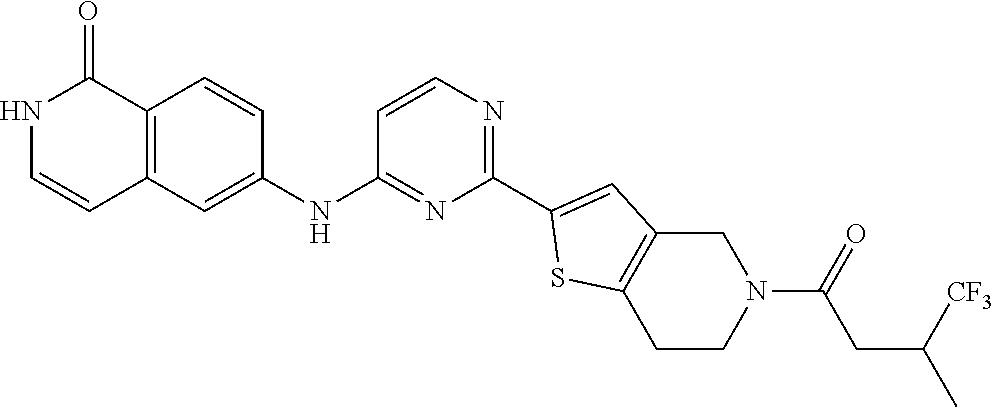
N1C=CC2=C(C1=O)C=CC(NC1=NC(C3=CC4=C(S3)CCN(C(CC([CF3])C)=O)C4)=NC=C1)=C2
